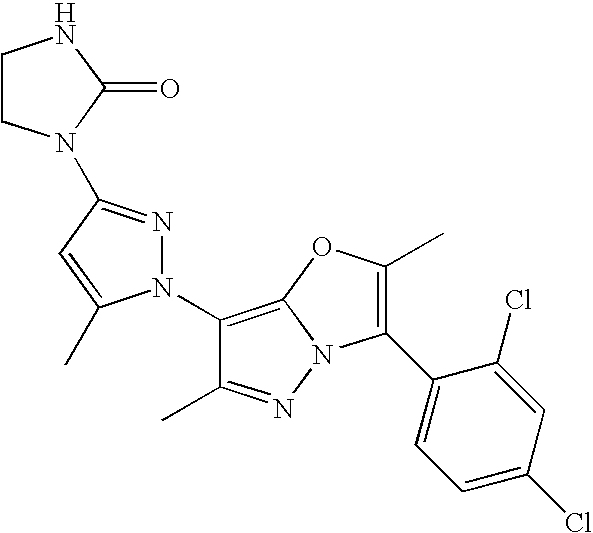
C1(N2N=C(N3CCNC3=O)C=C2C)=C2N(N=C1C)C(C1=CC=C(Cl)C=C1Cl)=C(C)O2
